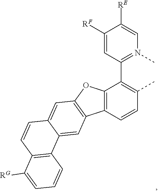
C12=C(C=CC(C)=C1C1=N(C)C=C([RE])C([RF])=C1)C1=C(O2)C=C2C(=C1)C1=C(C=C2)C([RG])=CC=C1
